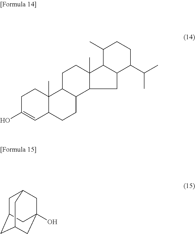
C1C(O)=CC2C(C)(C1)C1C(CC2)C2C(C)(CC1)C1C(C2)C(C(C)C)CCC1C.C1C2CC3CC(O)(CC1C3)C2
